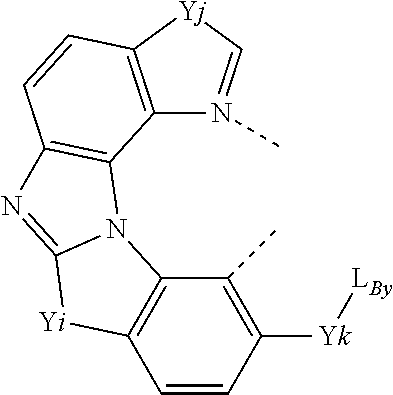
C1=CC([Yk][LBy])=C(C)C2=C1[Yi]C1=NC3=C(N21)C1=C(C=C3)[Yj]C=N1C
